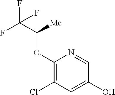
C1(OC([Me])C(F)(F)F)=C(Cl)C=C(O)C=N1
